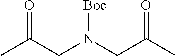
CC(CN(CC(C)=O)[Boc])=O
